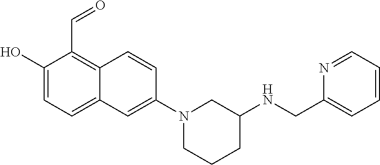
C1(O)=CC=C2C(=C1C=O)C=CC(N1CCCC(NCC3=CC=CC=N3)C1)=C2
